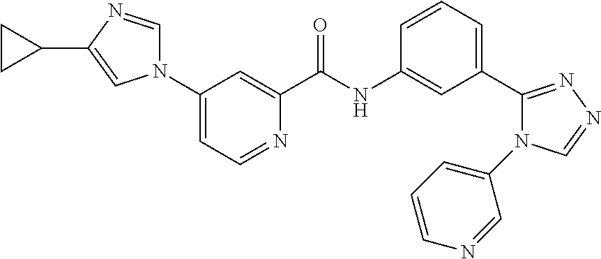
N1(C2=CC=NC(C(NC3=CC(C4=NN=CN4C4=CC=CN=C4)=CC=C3)=O)=C2)C=NC(C2CC2)=C1
